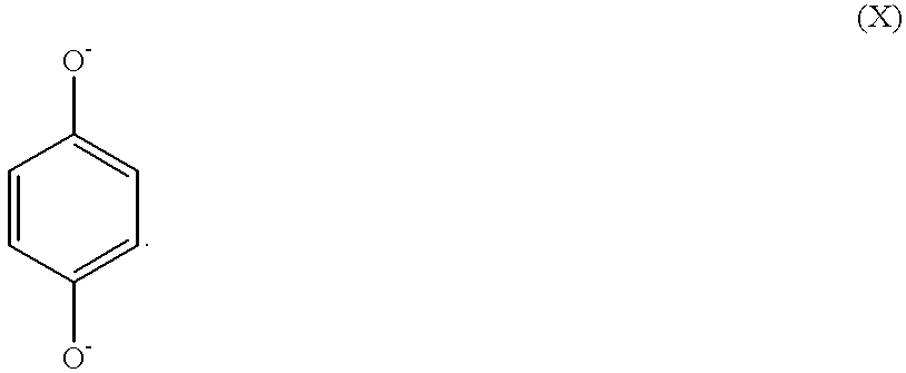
C1=CC([O-])=CC=C1[O-]
